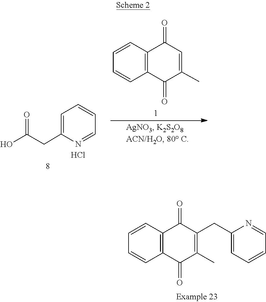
C1=NC(CC2=C(C)C(=O)C3=C(C=CC=C3)C2=O)=CC=C1.C1=C(CC(=O)O)N=CC=C1.Cl.C1=CC2=C(C=C1)C(=O)C=C(C)C2=O
